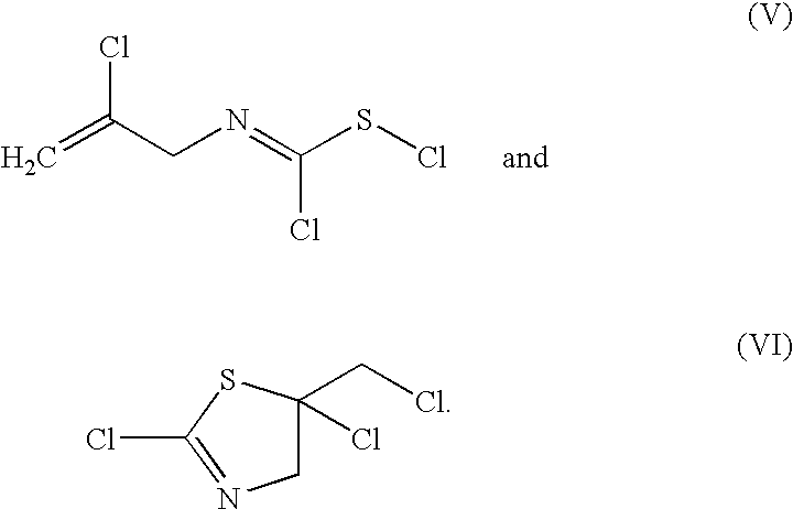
C=C(CN=C(SCl)Cl)Cl.C1C(CCl)(Cl)SC(Cl)=N1
